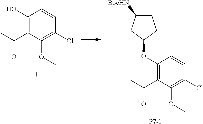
O(C)C1=C(Cl)C=CC(OC2CC([BocHN])CC2)=C1C(=O)C.[P7-1].COC1=C(Cl)C=CC(O)=C1C(=O)C
